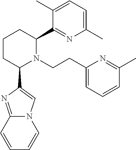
C1CC(C2=CN3C(=N2)C=CC=C3)N(CCC2=CC=CC(C)=N2)C(C2=NC(C)=CC=C2C)C1
